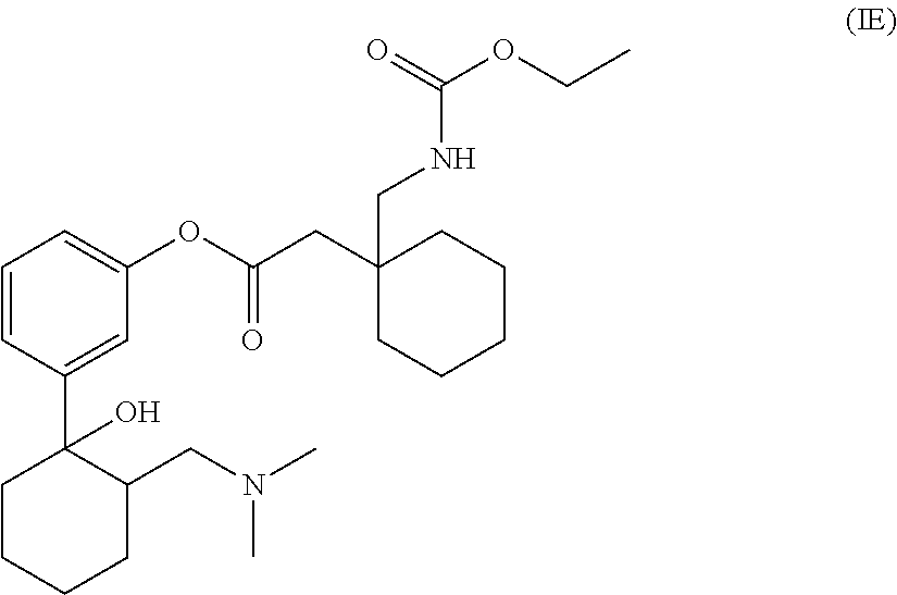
C1=CC(C2(O)CCCCC2CN(C)C)=CC(OC(CC2(CNC(OCC)=O)CCCCC2)=O)=C1
